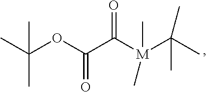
C(C)(C)(OC(C([M](C(C)(C)C)(C)C)=O)=O)C
